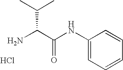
NC(C(NC1=CC=CC=C1)=O)C(C)C.Cl
